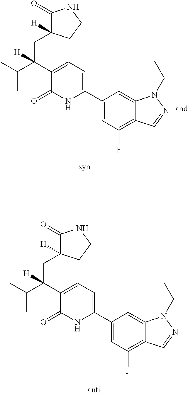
C1(C2=CC=C(C(C(C)C)(CC3([H])C(=O)NCC3)[H])C(=O)N2)=CC(F)=C2C(=C1)N(CC)N=C2.C1(C2=CC=C(C(C(C)C)(CC3([H])C(=O)NCC3)[H])C(=O)N2)=CC(F)=C2C(=C1)N(CC)N=C2
